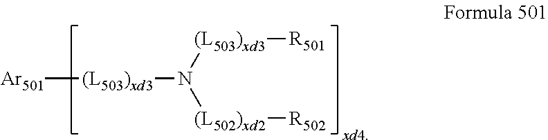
[Ar501][(L503)xd3]N([(L503)xd3][R501])[(L502)xd2][R502]
